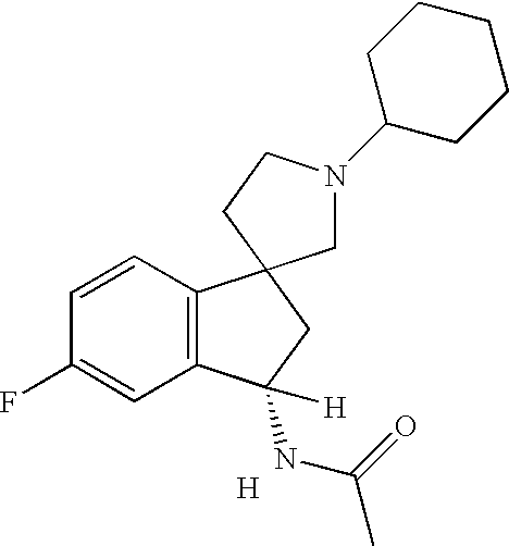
C12=C(C=CC(F)=C1)C1(CC2([H])NC(C)=O)CN(C2CCCCC2)CC1.[H]
